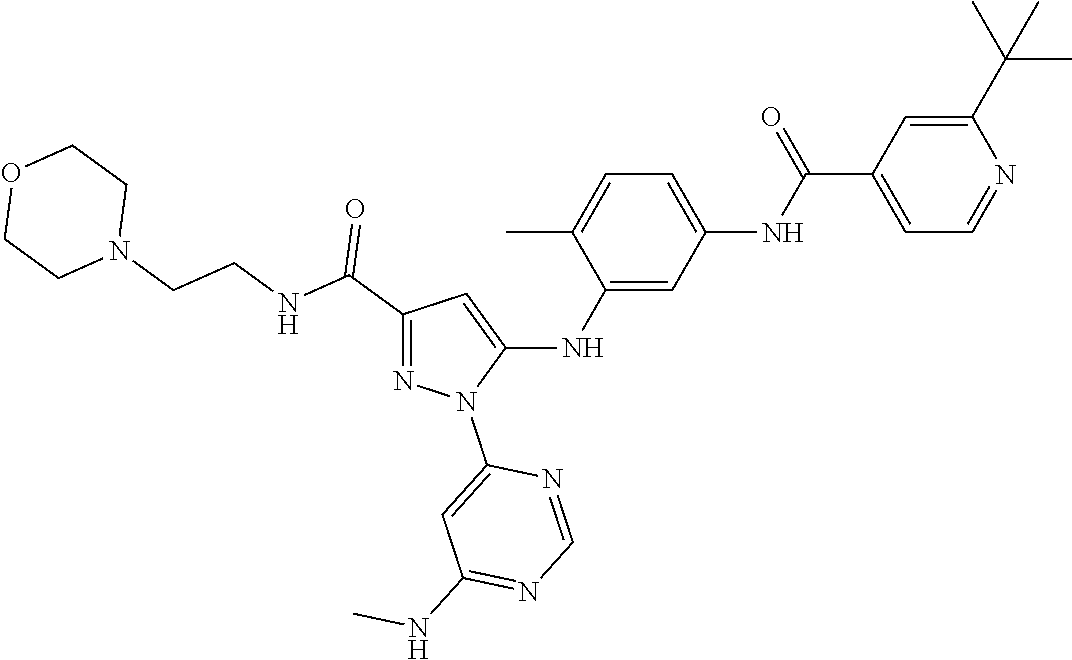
C1(C(NCCN2CCOCC2)=O)=NN(C2=CC(NC)=NC=N2)C(NC2=CC(NC(C3=CC=NC(C(C)(C)C)=C3)=O)=CC=C2C)=C1
